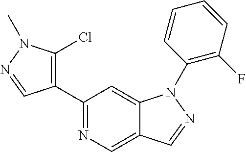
C1(C2=C(Cl)N(C)N=C2)=NC=C2C(=C1)N(C1=C(F)C=CC=C1)N=C2
